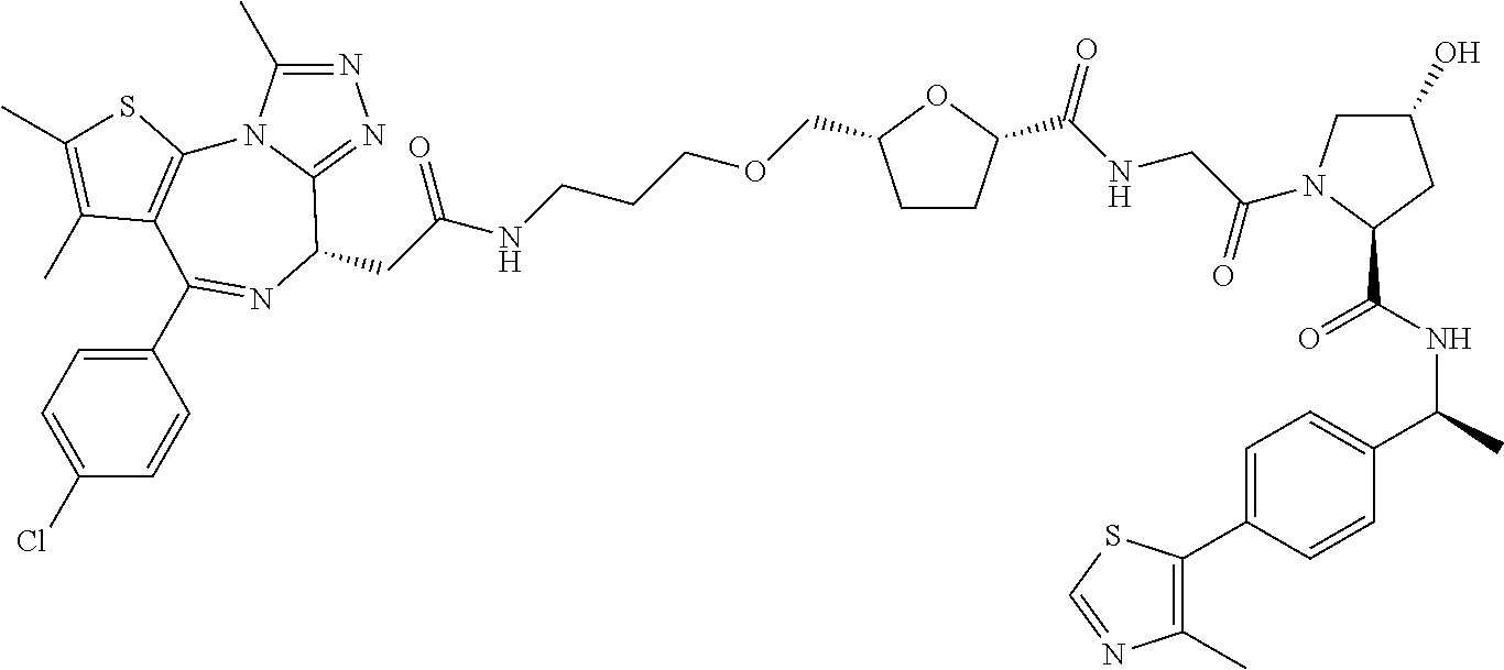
N1=C(C)N2C(=N1)C(CC(NCCCOCC1CCC(C(NCC(=O)N3CC(O)CC3C(NC(C3=CC=C(C4=C(C)N=CS4)C=C3)C)=O)=O)O1)=O)N=C(C1=CC=C(Cl)C=C1)C1=C2SC(C)=C1C
